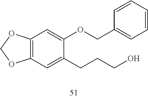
C12=C(OCO1)C=C(OCC1=CC=CC=C1)C(CCCO)=C2
